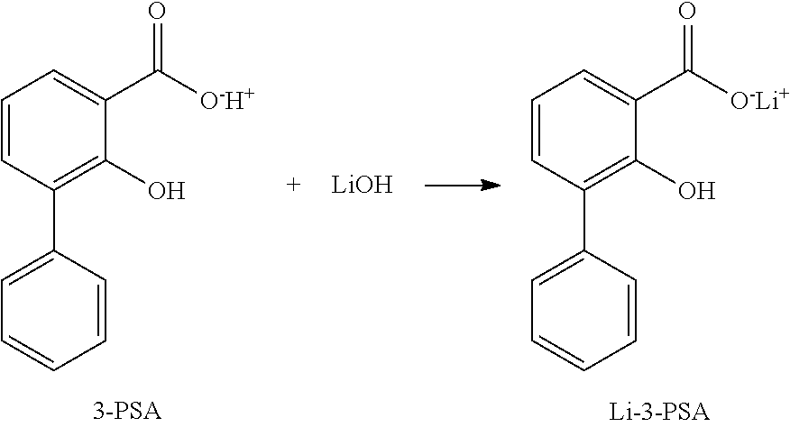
C1=CC=CC(C2=C(O)C(C([O-H+])=O)=CC=C2)=C1.C1=CC=CC(C2=C(O)C(C([O-Li+])=O)=CC=C2)=C1.[LiOH]
